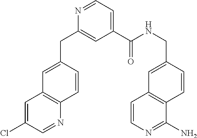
C1=C(Cl)C=NC2=C1C=C(CC1=CC(C(=O)NCC3=CC4=C(C=C3)C(N)=NC=C4)=CC=N1)C=C2
